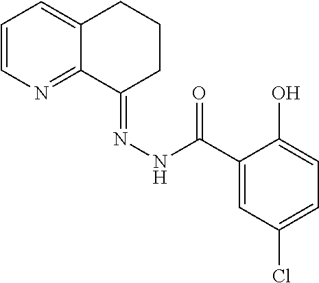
C1=CN=C2C(=C1)CCCC2=NNC(C1=CC(Cl)=CC=C1O)=O
